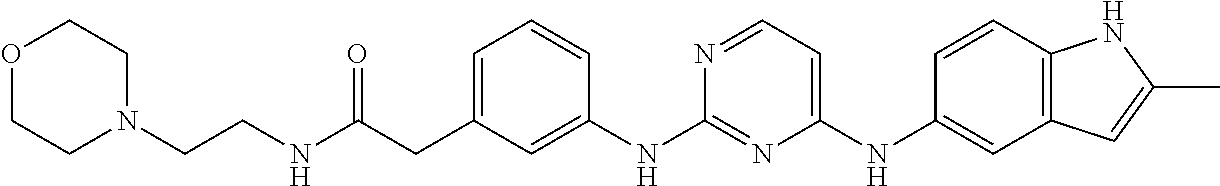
C1=C(CC(NCCN2CCOCC2)=O)C=C(NC2=NC(NC3=CC4=C(C=C3)NC(C)=C4)=CC=N2)C=C1
